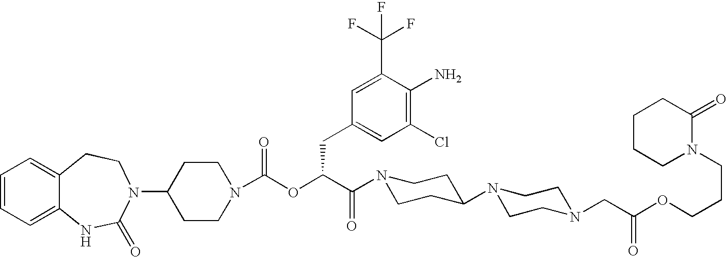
C1=CC=C2C(=C1)CCN(C1CCN(C(OC(C(N3CCC(N4CCN(CC(OCCCN5C(=O)CCCC5)=O)CC4)CC3)=O)CC3=CC(Cl)=C(N)C(C(F)(F)F)=C3)=O)CC1)C(=O)N2
